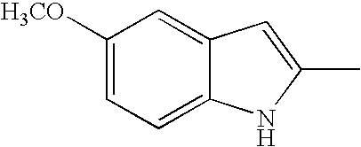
C1([H3CO])=CC=C2C(=C1)C=C(C)N2
